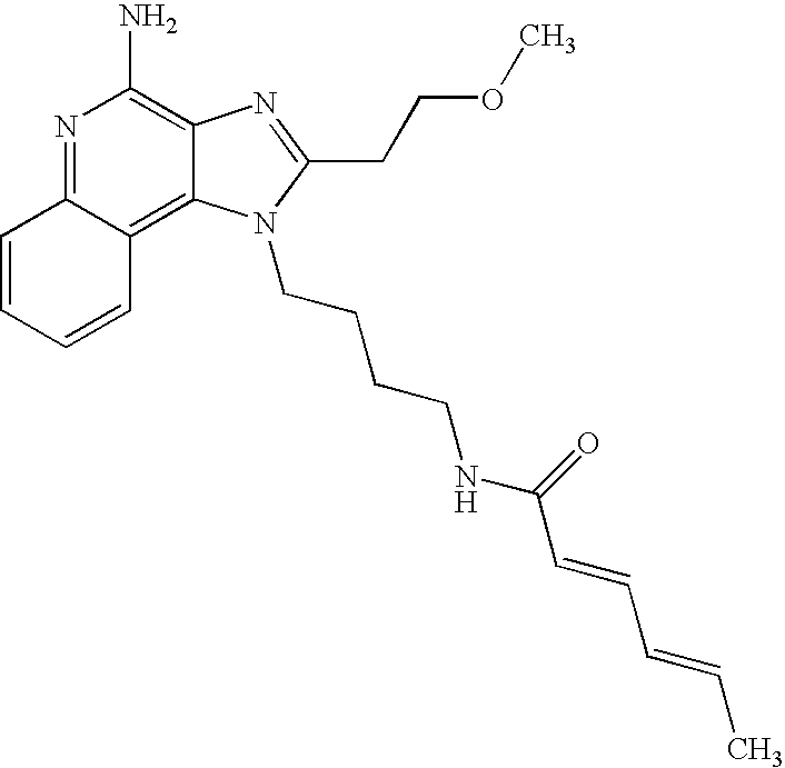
N1=C2C(=C3C(=C1N)N=C(CCOC)N3CCCCNC(=O)C=CC=CC)C=CC=C2
